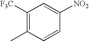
C1([F3C])=C(C)C=CC([NO2])=C1
